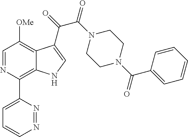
C1=CN=NC(C2=C3C(=C([OMe])C=N2)C(C(=O)C(N2CCN(C(C4=CC=CC=C4)=O)CC2)=O)=CN3)=C1
